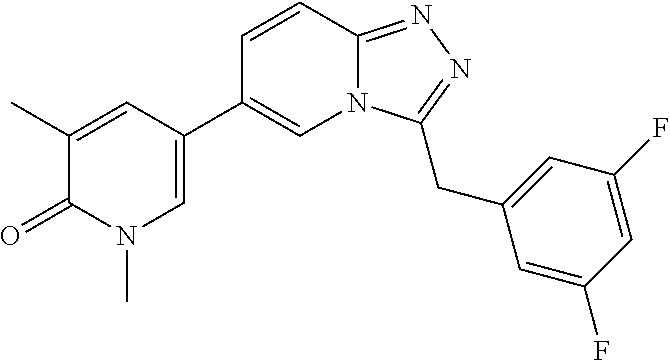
C1(C)=CC(C2=CN3C(=NN=C3CC3=CC(F)=CC(F)=C3)C=C2)=CN(C)C1=O
